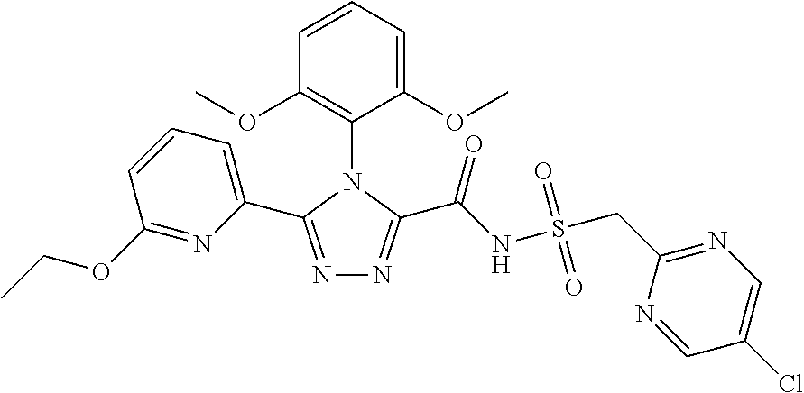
N1=C(C2=CC=CC(OCC)=N2)N(C2=C(OC)C=CC=C2OC)C(C(NS(CC2=NC=C(Cl)C=N2)(=O)=O)=O)=N1
